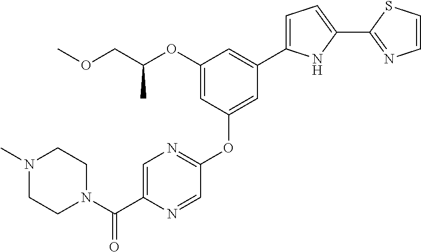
COCC(OC1=CC(OC2=NC=C(C(N3CCN(C)CC3)=O)N=C2)=CC(C2=CC=C(C3=NC=CS3)N2)=C1)C
